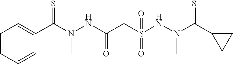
C1(C(N(NC(CS(NN(C(C2CC2)=S)C)(=O)=O)=O)C)=S)=CC=CC=C1
